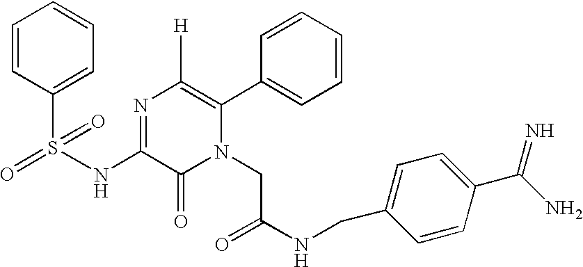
N(C1=NC([H])=C(C2=CC=CC=C2)N(CC(NCC2=CC=C(C(=N)N)C=C2)=O)C1=O)S(C1=CC=CC=C1)(=O)=O
